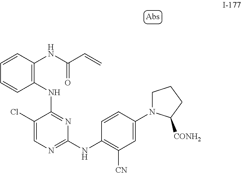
C1=CC(NC(=O)C=C)=C(NC2=NC(NC3=C([CN])C=C(N4CCCC4[CONH2])C=C3)=NC=C2Cl)C=C1
